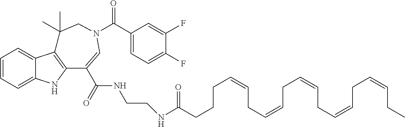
C1=CC=C2C(=C1)C1=C(N2)C(C(NCCNC(=O)CCCC=CCC=CCC=CCC=CCC=CCC)=O)=CN(C(=O)C2=CC=C(F)C(F)=C2)CC1(C)C
